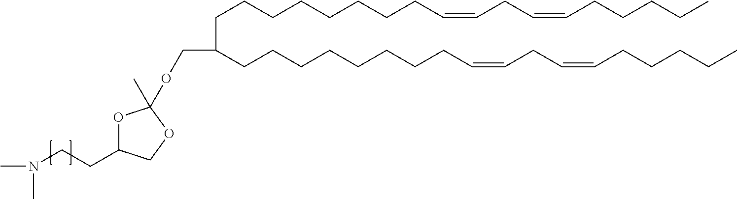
C(C(CCCCCCCCC=CCC=CCCCCC)COC1(C)OC(CCN(C)C)CO1)CCCCCCCC=CCC=CCCCCC
